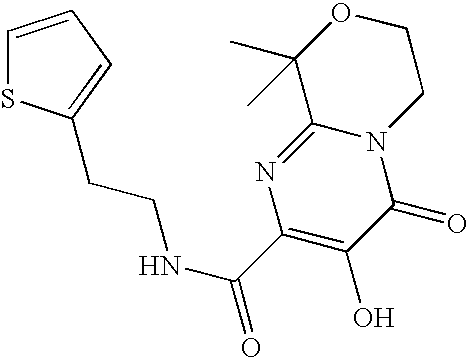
C1=CC=C(CCNC(=O)C2=C(O)C(=O)N3C(=N2)C(C)(C)OCC3)S1
